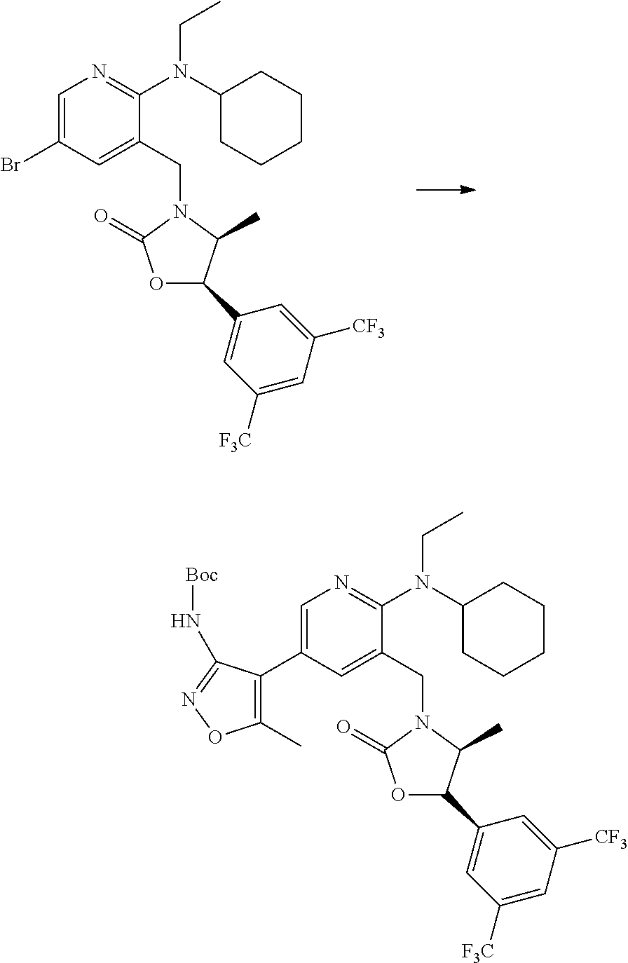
C1=C(Br)C=C(CN2C(=O)OC(C3=CC([F3C])=CC([CF3])=C3)C2C)C(N(C2CCCCC2)CC)=N1.C1=C(C2=C(C)ON=C2N[Boc])C=C(CN2C(=O)OC(C3=CC([F3C])=CC([CF3])=C3)C2C)C(N(C2CCCCC2)CC)=N1
